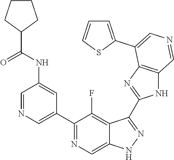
C1(C2=CN=CC(NC(C3CCCC3)=O)=C2)=NC=C2C(=C1F)C(C1=NC3=C(N1)C=NC=C3C1=CC=CS1)=NN2
